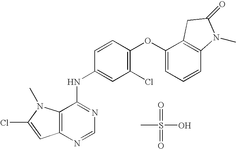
C12=C(N=CN=C1NC1=CC(Cl)=C(OC3=CC=CC4=C3CC(=O)N4C)C=C1)C=C(Cl)N2C.CS(O)(=O)=O
